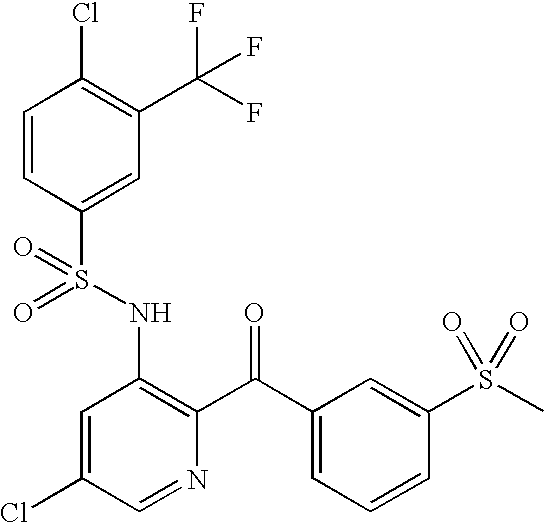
C1=CC(S(NC2=C(C(C3=CC=CC(S(C)(=O)=O)=C3)=O)N=CC(Cl)=C2)(=O)=O)=CC(C(F)(F)F)=C1Cl
